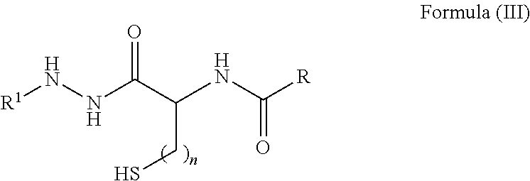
[R1]NNC(C(NC([R])=O)CS)=O
